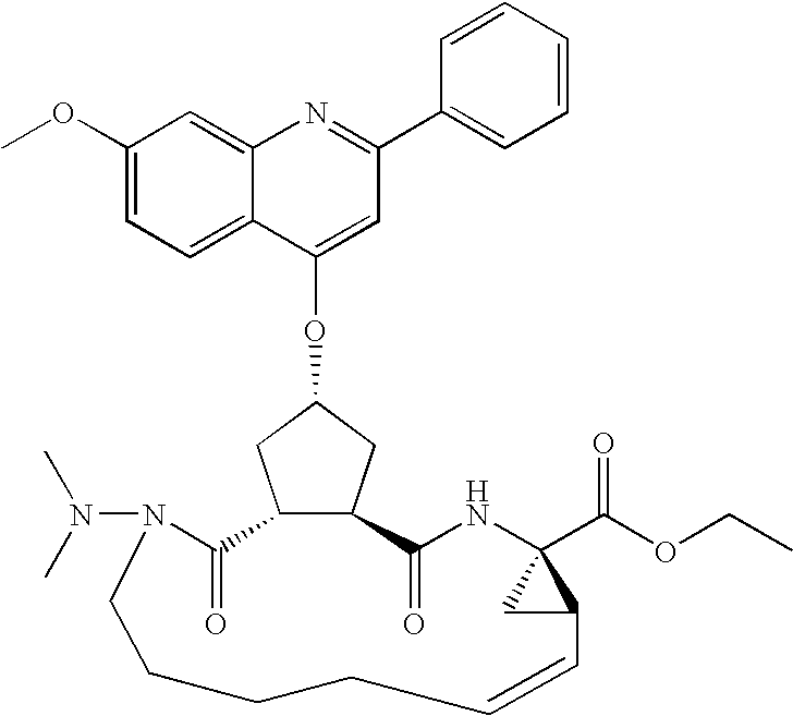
C1(OC)=CC=C2C(=C1)N=C(C1=CC=CC=C1)C=C2OC1CC2C(C1)C(=O)N(N(C)C)CCCCC=CC1C(C(OCC)=O)(NC2=O)C1
